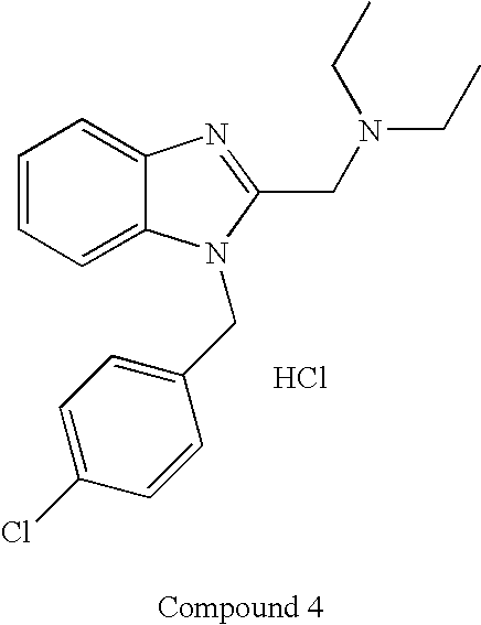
C1=CC=C2C(=C1)N=C(CN(CC)CC)N2CC1=CC=C(Cl)C=C1.Cl
